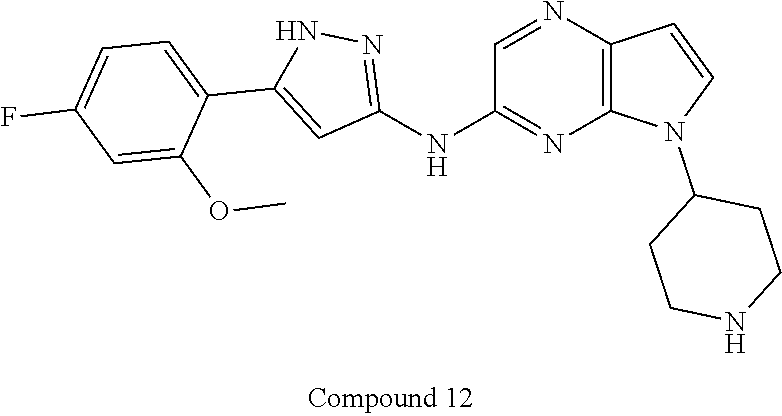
C12=C(N=CC(NC3=NNC(C4=CC=C(F)C=C4OC)=C3)=N1)C=CN2C1CCNCC1
